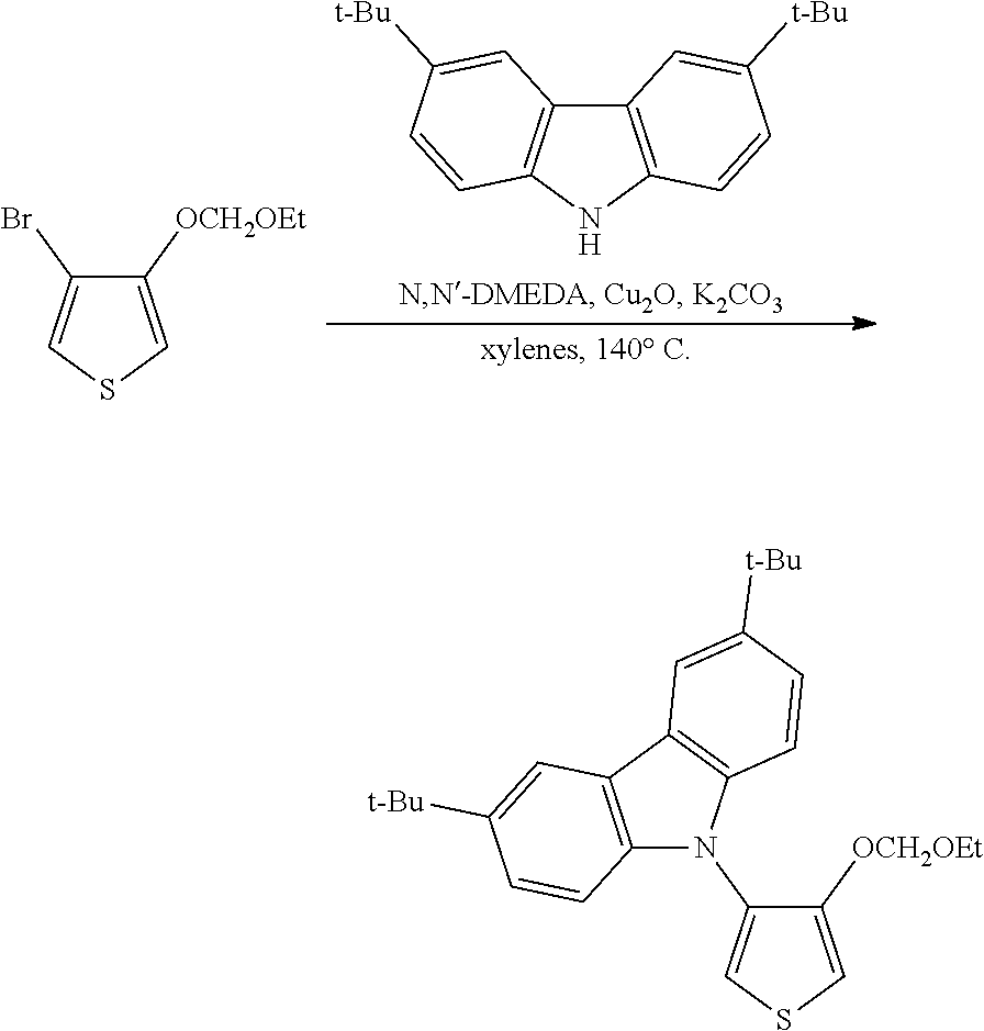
C12=C(NC3=C1C=C([t-Bu])C=C3)C=CC([t-Bu])=C2.C1([OCH2OEt])=CSC=C1Br.C12=C(C=C([t-Bu])C=C1)C1=C(C=CC([t-Bu])=C1)N2C1=CSC=C1[OCH2OEt]
